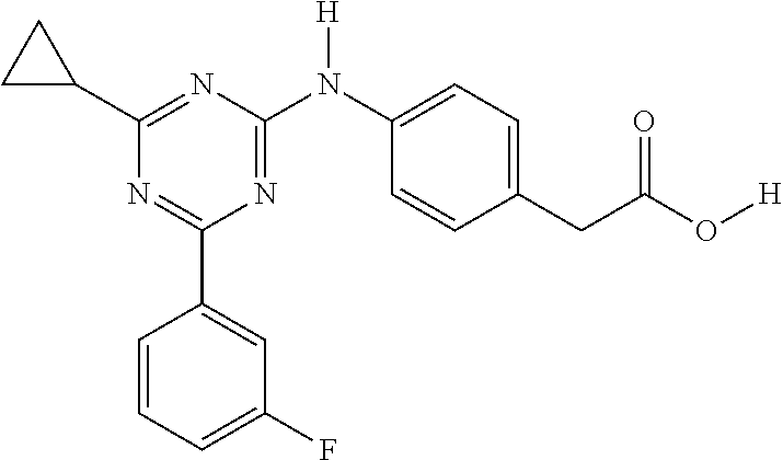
C1(C2=CC(F)=CC=C2)=NC(C2CC2)=NC(N(C2=CC=C(CC(O[H])=O)C=C2)[H])=N1
